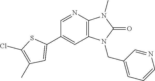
C1(C2=CC(C)=C(Cl)S2)=CC2=C(N=C1)N(C)C(=O)N2CC1=CC=CN=C1
